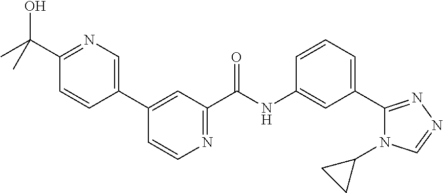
C1(C2=CN=C(C(C)(O)C)C=C2)=CC(C(NC2=CC(C3=NN=CN3C3CC3)=CC=C2)=O)=NC=C1
